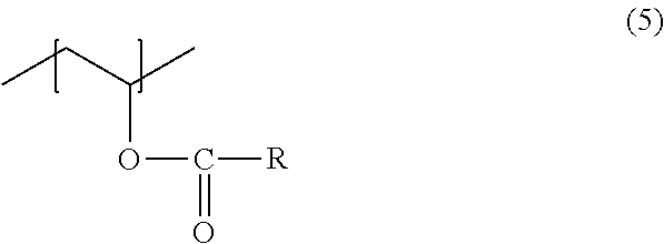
C(OC([R])=O)(CC)C
